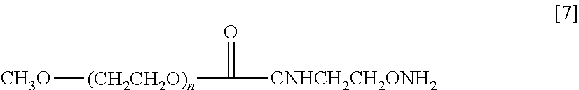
[CH3O][(CH2CH2O)n]C(=O)[CNHCH2CH2ONH2]
